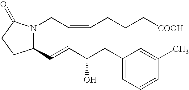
C1(C=CC(CC2=CC=CC(C)=C2)O)N(CC=CCCC[COOH])C(=O)CC1
